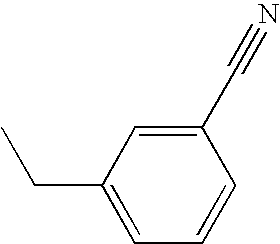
C1(C#N)=CC(CC)=CC=C1
